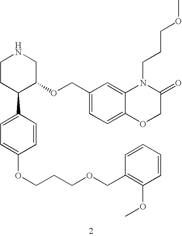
C1CC(C2=CC=C(OCCCOCC3=C(OC)C=CC=C3)C=C2)C(OCC2=CC=C3C(=C2)N(CCCOC)C(=O)CO3)CN1
